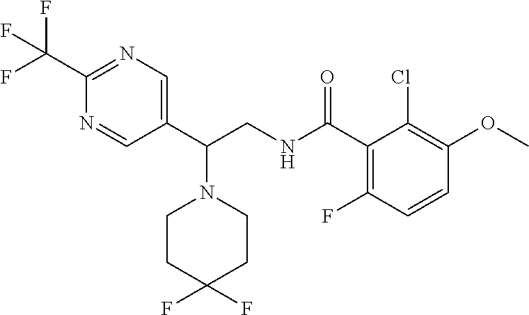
C1(C(CNC(C2=C(F)C=CC(OC)=C2Cl)=O)N2CCC(F)(F)CC2)=CN=C(C(F)(F)F)N=C1
